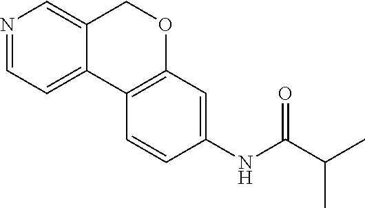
N1=CC=C2C(=C1)COC1=C2C=CC(NC(C(C)C)=O)=C1
